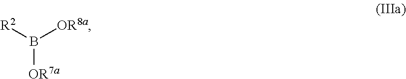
B([OR7a])([R2])[OR8a]
